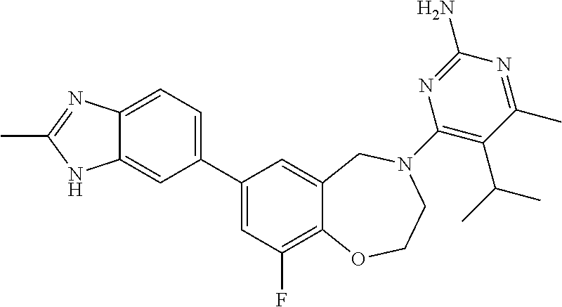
C1(C2=CC=C3C(=C2)NC(C)=N3)=CC(F)=C2C(=C1)CN(C1=C(C(C)C)C(C)=NC(N)=N1)CCO2
